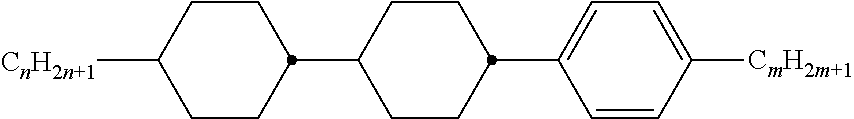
C1(C2CCC([CnH2n+1])CC2)CCC(C2=CC=C([CmH2m+1])C=C2)CC1
